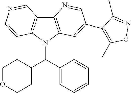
C12=C(N(C(C3=CC=CC=C3)C3CCOCC3)C3=C1C=NC=C3)C=C(C1=C(C)ON=C1C)C=N2
